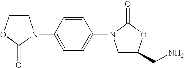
C1COC(=O)N1C1=CC=C(N2CC(CN)OC2=O)C=C1
